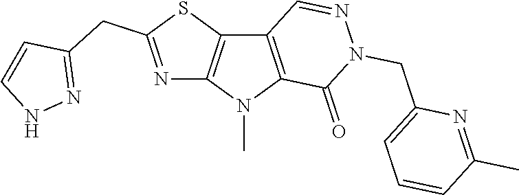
C12=C(N(C)C3=C1C=NN(CC1=CC=CC(C)=N1)C3=O)N=C(CC1=NNC=C1)S2
